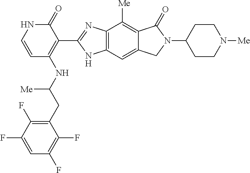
C1(CC(NC2=C(C3=NC4=C(C=C5C(=C4[Me])C(=O)N(C4CCN([Me])CC4)C5)N3)C(=O)NC=C2)[Me])=C(F)C(F)=CC(F)=C1F
